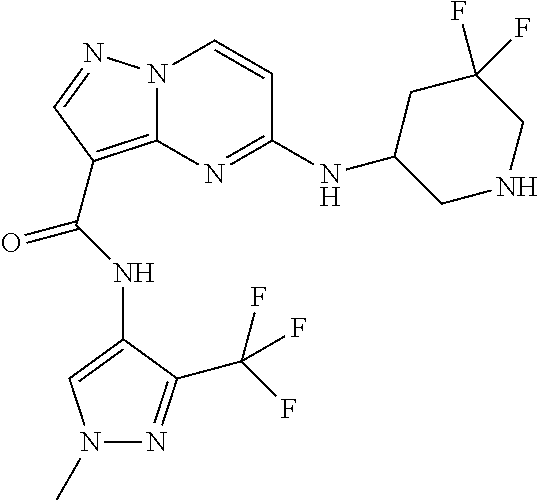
N12C(=C(C(NC3=CN(C)N=C3C(F)(F)F)=O)C=N1)N=C(NC1CC(F)(F)CNC1)C=C2
